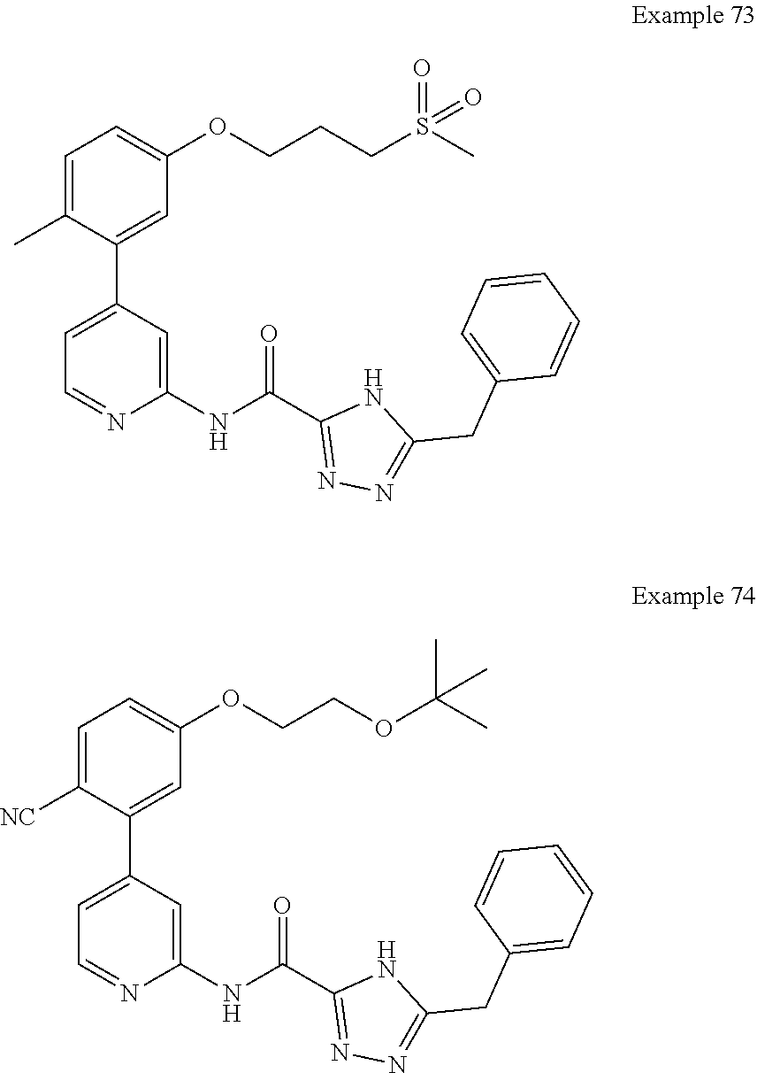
C1=C(OCCCS(=O)(=O)C)C=C(C2=CC=NC(NC(C3=NN=C(CC4=CC=CC=C4)N3)=O)=C2)C(C)=C1.C1=C(OCCOC(C)(C)C)C=C(C2=CC=NC(NC(C3=NN=C(CC4=CC=CC=C4)N3)=O)=C2)C([NC])=C1
